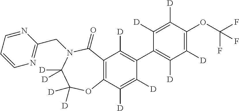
C12=C(C([D])=C([D])C(C3=C([D])C([D])=C(OC(F)(F)F)C([D])=C3[D])=C1[D])OC([D])([D])C([D])([D])N(CC1=NC=CC=N1)C2=O
